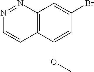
BrC1=CC2=C(C(OC)=C1)C=CN=N2
